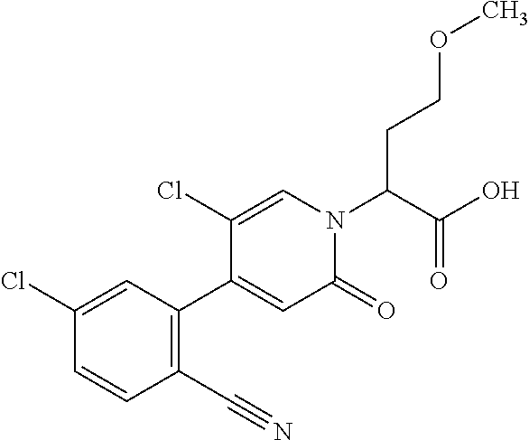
O(CCC(N1C=C(Cl)C(C2=C(C#N)C=CC(Cl)=C2)=CC1=O)C(=O)O)C
